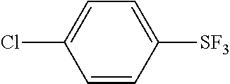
C1=C(Cl)C=CC([SF3])=C1
